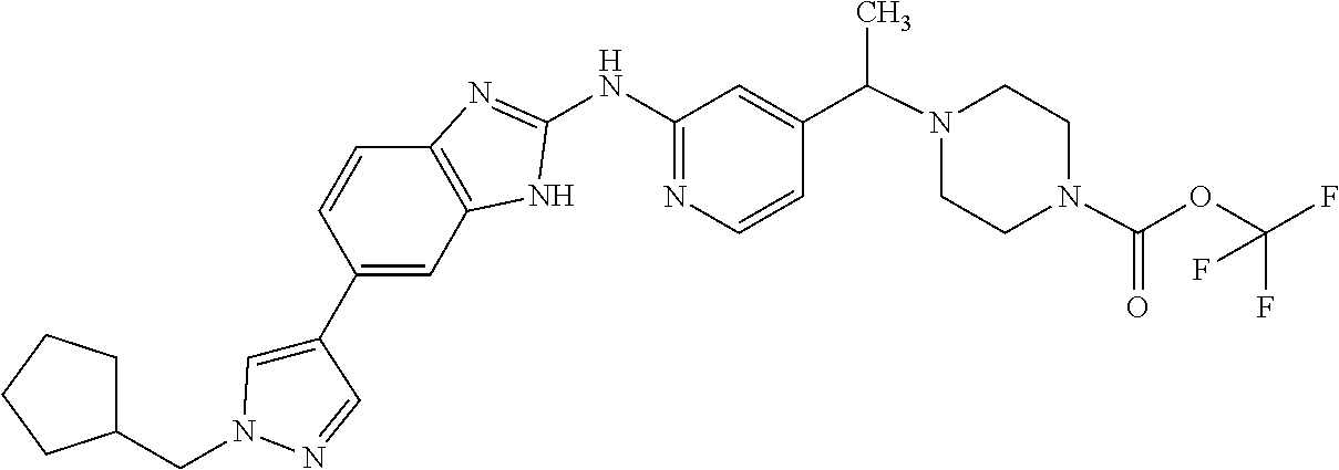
C12=C(NC(NC3=NC=CC(C(N4CCN(C(=O)OC(F)(F)F)CC4)C)=C3)=N1)C=C(C1=CN(CC3CCCC3)N=C1)C=C2
